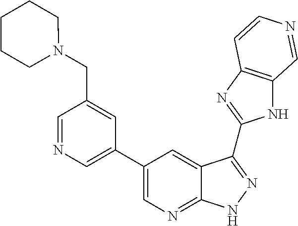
C1=NC=C(C2=CN=C3C(=C2)C(C2=NC4=C(N2)C=NC=C4)=NN3)C=C1CN1CCCCC1
